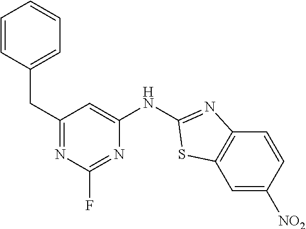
C1=CC(CC2=NC(F)=NC(NC3=NC4=C(C=C([NO2])C=C4)S3)=C2)=CC=C1
